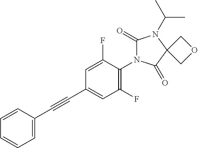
C1=CC=CC(C#CC2=CC(F)=C(N3C(=O)N(C(C)C)C4(C3=O)COC4)C(F)=C2)=C1
